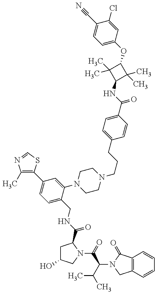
C1(C)=C(C2=CC=C(CNC(=O)C3CC(O)CN3C(=O)C(C(C)C)N3C(=O)C4=C(C3)C=CC=C4)C(N3CCN(CCCC4=CC=C(C(=O)NC5C(C)(C)C(OC6=CC=C(C#N)C(Cl)=C6)C5(C)C)C=C4)CC3)=C2)SC=N1
